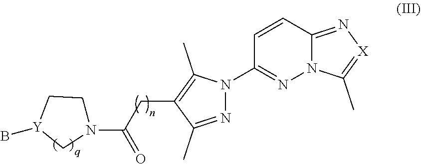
C1=CC2=N[X]=C(C)N2N=C1N1N=C(C)C(CC(N2CC[Y](B)C2)=O)=C1C
